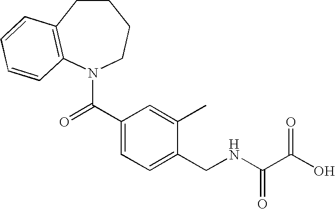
C1CC2=C(N(C(C3=CC=C(CNC(C(O)=O)=O)C(C)=C3)=O)CC1)C=CC=C2
